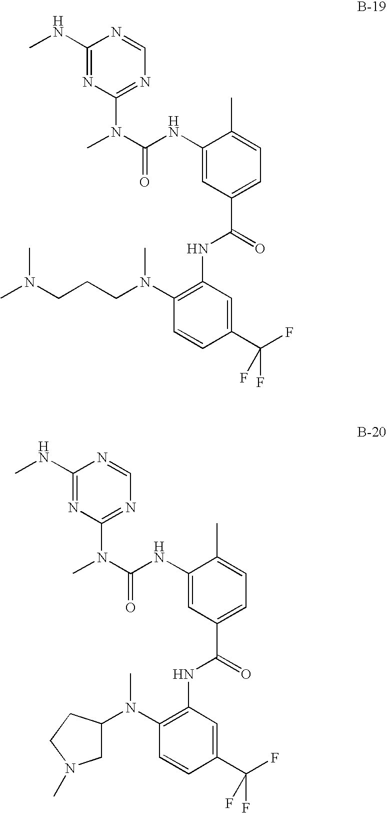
N1=CN=C(N(C)C(=O)NC2=CC(C(NC3=C(N(CCCN(C)C)C)C=CC(C(F)(F)F)=C3)=O)=CC=C2C)N=C1NC.N1=CN=C(N(C)C(=O)NC2=CC(C(NC3=C(N(C4CN(C)CC4)C)C=CC(C(F)(F)F)=C3)=O)=CC=C2C)N=C1NC
